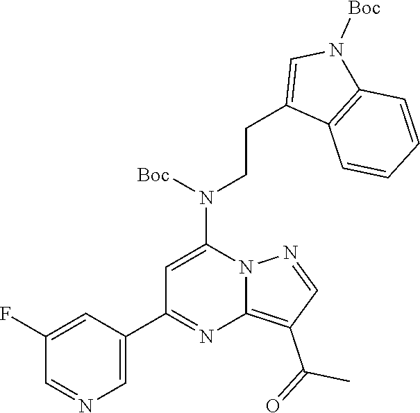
C1=C(C2=NC3=C(C(=O)C)C=NN3C(N(CCC3=CN([Boc])C4=C3C=CC=C4)[Boc])=C2)C=C(F)C=N1
